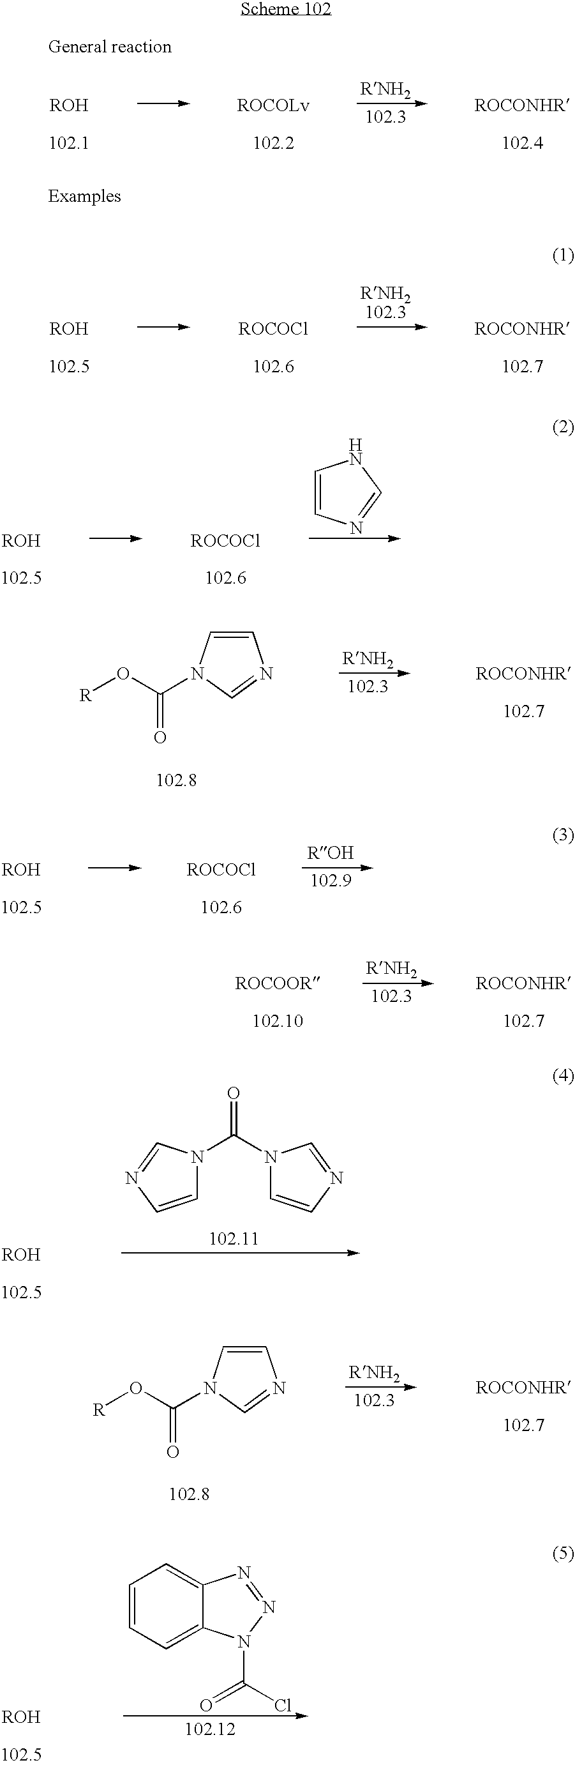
C1=CN=CN1.C1=CN(C(O[R])=O)C=N1.C1=CN=CN1C(N1C=CN=C1)=O.C1=CN(C(O[R])=O)C=N1.C1=CC=C2C(=C1)N=NN2C(Cl)=O
